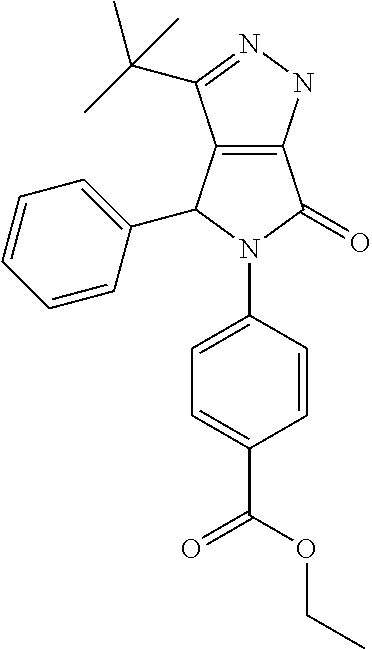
C12=C(NN=C1C(C)(C)C)C(=O)N(C1=CC=C(C(OCC)=O)C=C1)C2C1=CC=CC=C1
